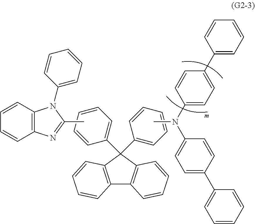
C12=C(C(C3=CC=CC=C3)(C3=CC=CC=C3)C3=C1C=CC=C3)C=CC=C2.C12=C(C=CC=C1)N(C1=CC=CC=C1)C(C)=N2.CN(C1=CC=C(C2=CC=CC=C2)C=C1)C1=CC=C(C2=CC=CC=C2)C=C1
